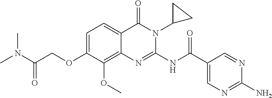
C1=C(OCC(N(C)C)=O)C(OC)=C2C(=C1)C(=O)N(C1CC1)C(NC(C1=CN=C(N)N=C1)=O)=N2
